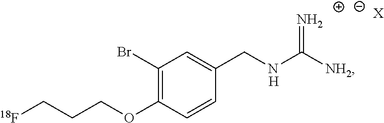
C1(Br)=C(OCCC[18F])C=CC(CNC([NH2])=N)=C1.[H].[X]
